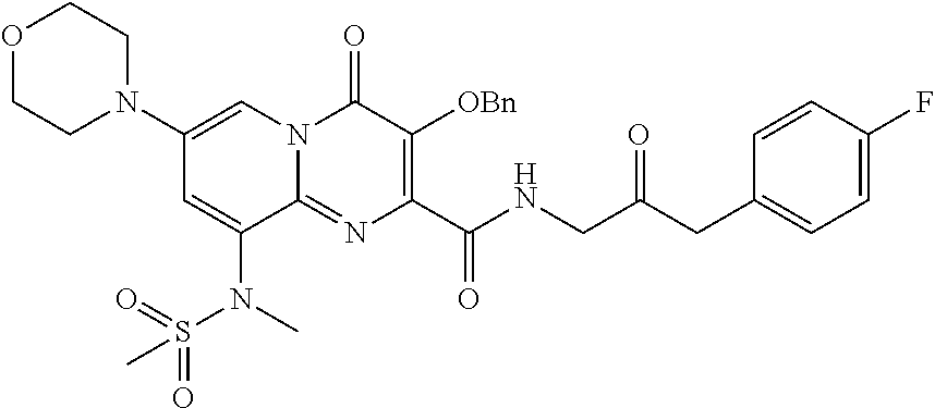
C1(N2CCOCC2)=CN2C(=NC(C(NCC(CC3=CC=C(F)C=C3)=O)=O)=C([OBn])C2=O)C(N(C)S(=O)(=O)C)=C1
